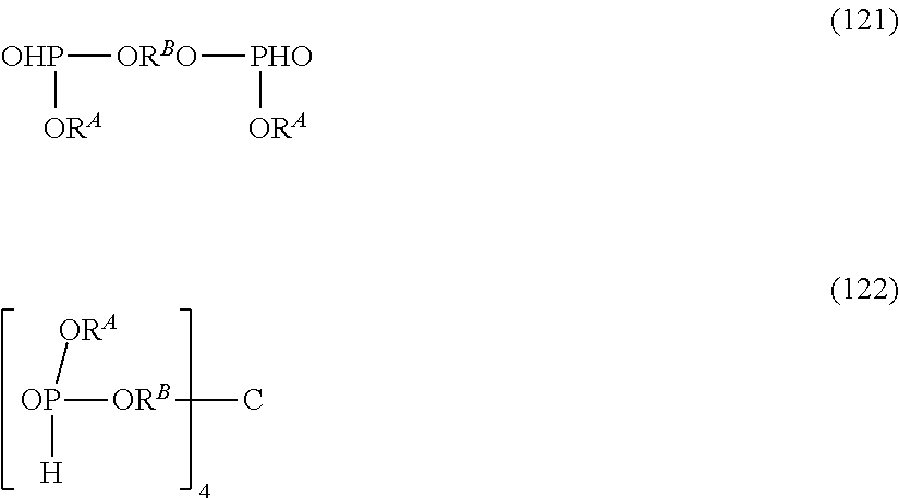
[OP]([H])([ORB]C)[ORA].[OHP]([ORA])[ORBO][PHO][ORA]
